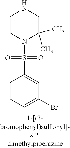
C1CN(S(=O)(=O)C2=CC(Br)=CC=C2)C(C)(C)CN1
